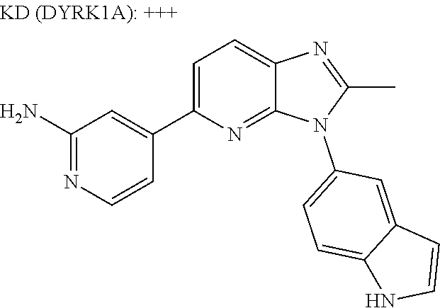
C1(C2=CC=C3N=C(C)N(C4=CC=C5C(=C4)C=CN5)C3=N2)=CC(N)=NC=C1
